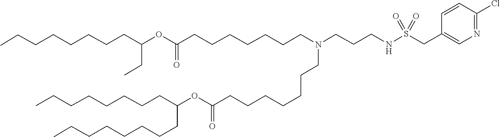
O(C(=O)CCCCCCCN(CCCNS(=O)(=O)CC1=CN=C(Cl)C=C1)CCCCCCCC(OC(CC)CCCCCCCC)=O)C(CCCCCCCC)CCCCCCCC
